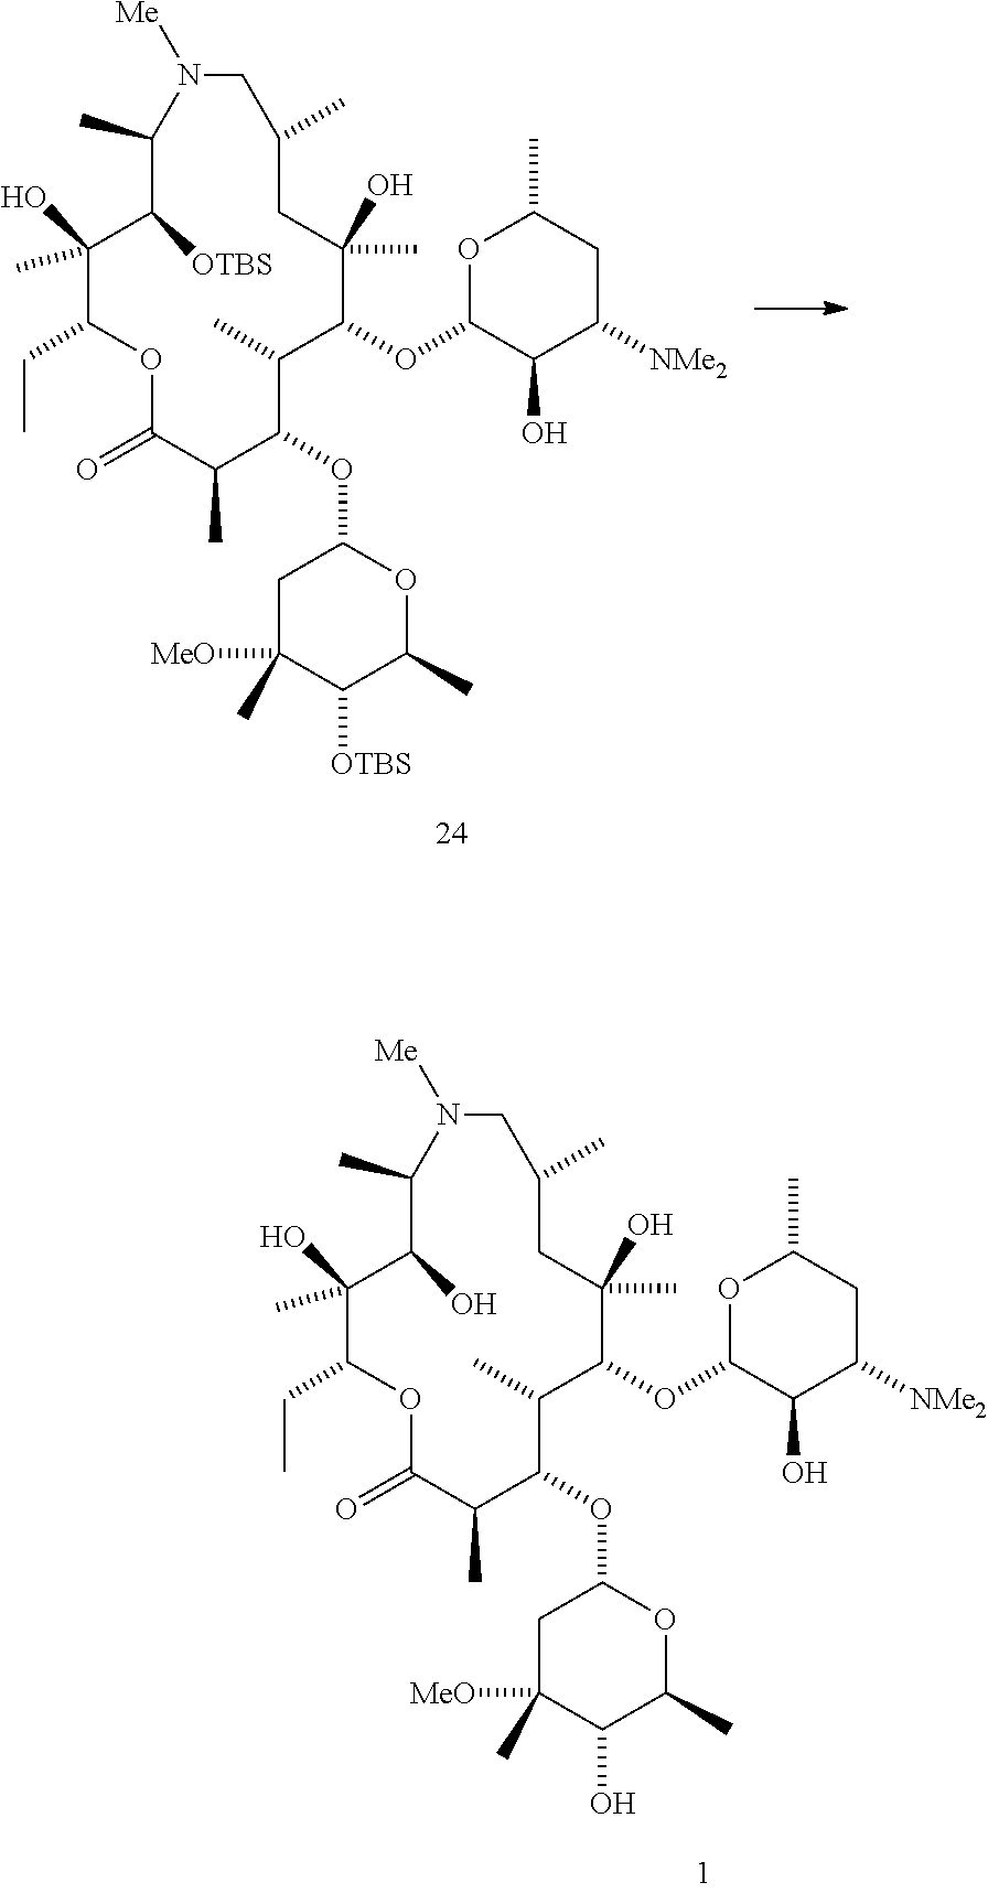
CC1C(OC2OC(C)CC([NMe2])C2O)C(C)(O)CC(C)CN([Me])C(C)C(O)C(O)(C)C(CC)OC(=O)C(C)C1OC1CC([MeO])(C)C(O)C(C)O1.CC1C(OC2OC(C)CC([NMe2])C2O)C(C)(O)CC(C)CN([Me])C(C)C([OTBS])C(O)(C)C(CC)OC(=O)C(C)C1OC1CC([MeO])(C)C([OTBS])C(C)O1
